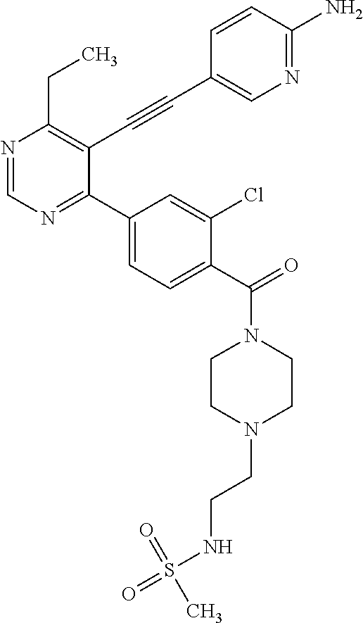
N1=CN=C(C2=CC=C(C(N3CCN(CCNS(=O)(=O)C)CC3)=O)C(Cl)=C2)C(C#CC2=CN=C(N)C=C2)=C1CC
